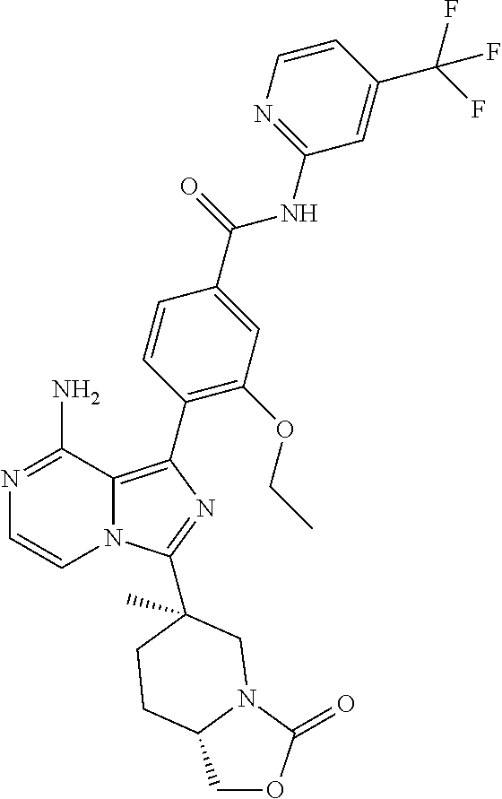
N1=C(N)C2=C(C3=C(OCC)C=C(C(=O)NC4=NC=CC(C(F)(F)F)=C4)C=C3)N=C(C3(C)CN4C(=O)OCC4CC3)N2C=C1
